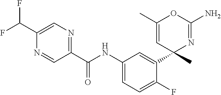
C1=C(C(F)F)N=CC(C(NC2=CC=C(F)C(C3(C)N=C(N)OC(C)=C3)=C2)=O)=N1
